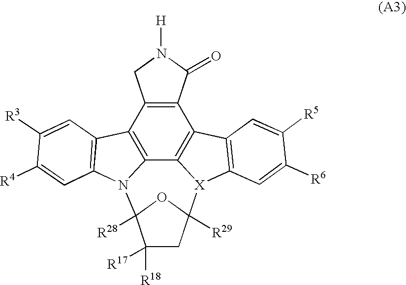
C12=C(C(=O)N([H])C1)C1=C3C4=C2C2=C(N4C4([R28])C([R17])([R18])CC([R29])([X]3C3=C1C=C([R5])C([R6])=C3)O4)C=C([R4])C([R3])=C2
